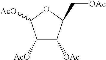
C1([AcO])C([OAc])C(C[OAc])OC1[AcO]
